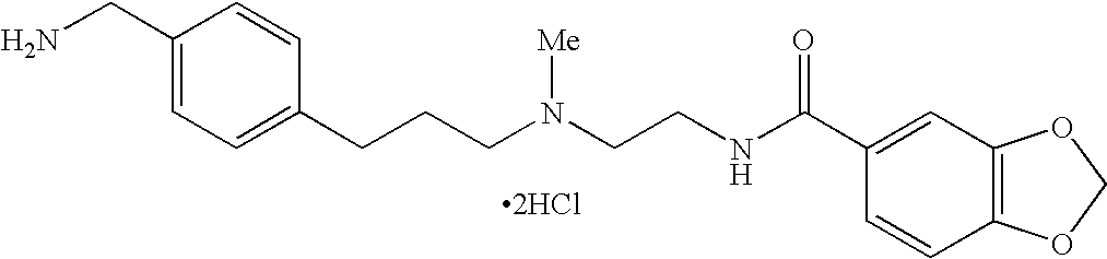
C1(CN)=CC=C(CCCN(CCNC(C2=CC3=C(C=C2)OCO3)=O)[Me])C=C1.[2HCl]
